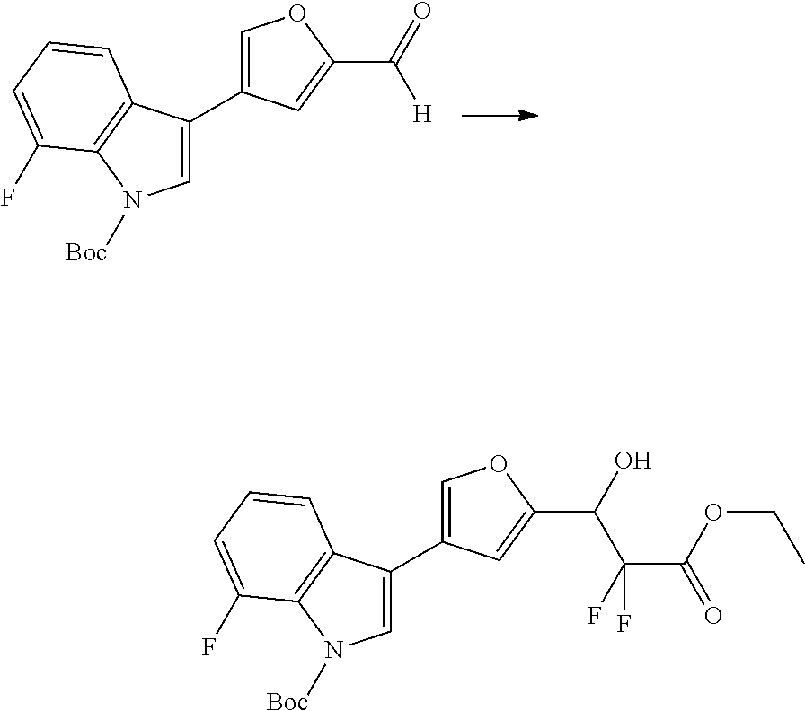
C1=C(C2=COC(C(=O)[H])=C2)C2=C(N1[Boc])C(F)=CC=C2.C1=C(C2=COC(C(O)C(F)(C(=O)OCC)F)=C2)C2=C(N1[Boc])C(F)=CC=C2
